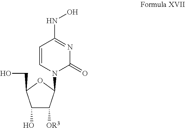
C1(O)C([OR3])C(N2C(=O)N=C(NO)C=C2)OC1CO
